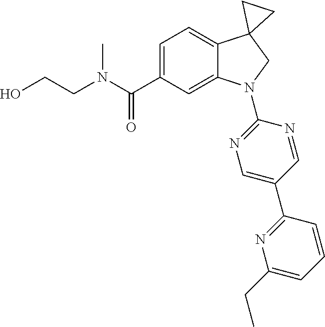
N(C(C1=CC=C2C(=C1)N(C1=NC=C(C3=NC(CC)=CC=C3)C=N1)CC21CC1)=O)(CCO)C
